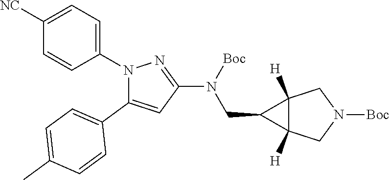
C1([NC])=CC=C(N2C(C3=CC=C(C)C=C3)=CC(N([Boc])CC3C4([H])C3([H])CN([Boc])C4)=N2)C=C1
